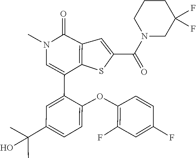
C1(F)=C(OC2=CC=C(C(C)(C)O)C=C2C2=CN(C)C(=O)C3=C2SC(C(N2CC(F)(F)CCC2)=O)=C3)C=CC(F)=C1
